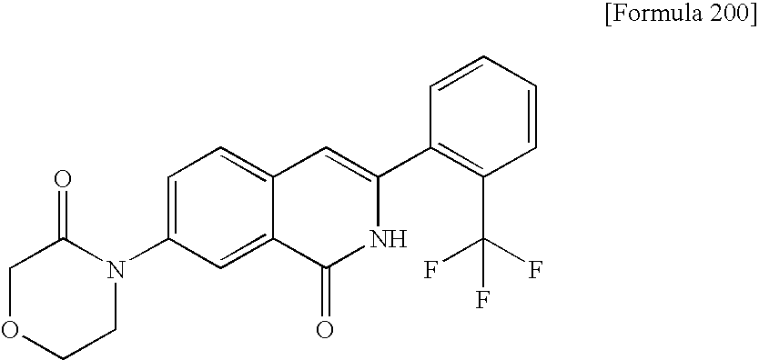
C1=C(N2C(=O)COCC2)C=C2C(=C1)C=C(C1=C(C(F)(F)F)C=CC=C1)NC2=O
